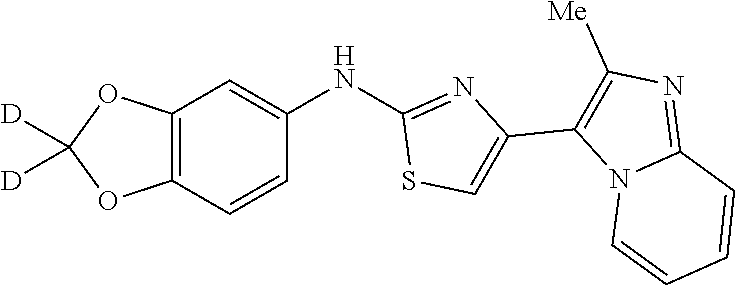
C1=CN2C(=NC([Me])=C2C2=CSC(NC3=CC4=C(OC([D])([D])O4)C=C3)=N2)C=C1
